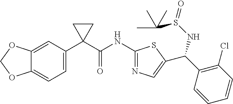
C1=C(C2(C(NC3=NC=C(C(C4=C(Cl)C=CC=C4)NS(=O)C(C)(C)C)S3)=O)CC2)C=C2C(=C1)OCO2
